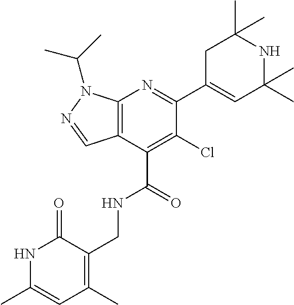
C12=C(C(C(=O)NCC3=C(C)C=C(C)NC3=O)=C(Cl)C(C3=CC(C)(C)NC(C)(C)C3)=N1)C=NN2C(C)C
